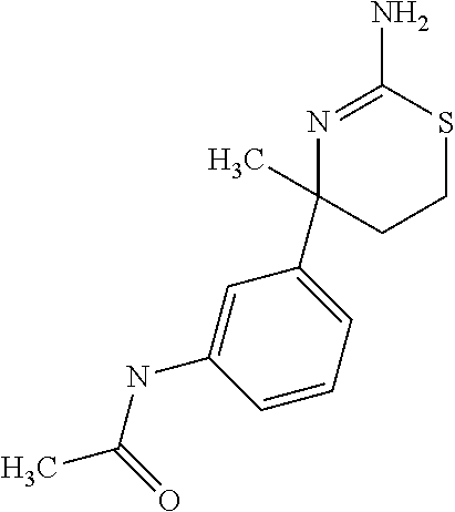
N1=C(N)SCCC1(C)C1=CC=CC(NC(C)=O)=C1
